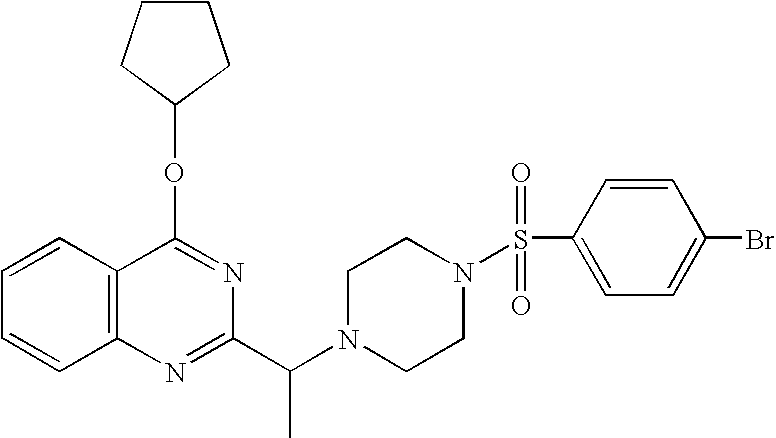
C1=CC2=C(C=C1)N=C(C(N1CCN(S(C3=CC=C(Br)C=C3)(=O)=O)CC1)C)N=C2OC1CCCC1
